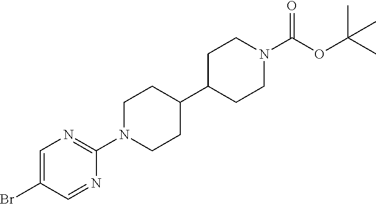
C1=C(Br)C=NC(N2CCC(C3CCN(C(OC(C)(C)C)=O)CC3)CC2)=N1
